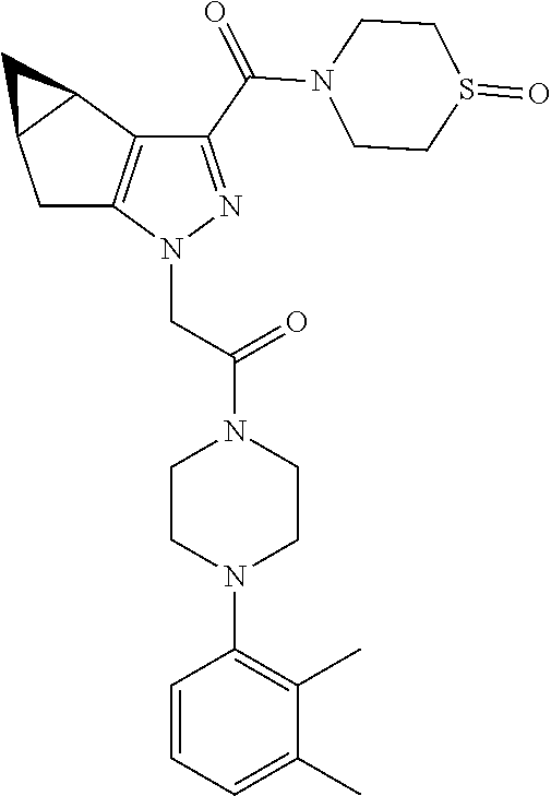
C(=O)(N1CCS(=O)CC1)C1=NN(CC(=O)N2CCN(C3=C(C)C(C)=CC=C3)CC2)C2=C1C1C(C2)C1
